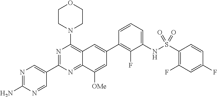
C12=NC(C3=CN=C(N)N=C3)=NC(N3CCOCC3)=C1C=C(C1=C(F)C(NS(C3=C(F)C=C(F)C=C3)(=O)=O)=CC=C1)C=C2[OMe]
